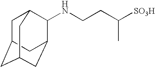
C(CC([SO3H])C)NC1C2CC3CC(CC1C3)C2
